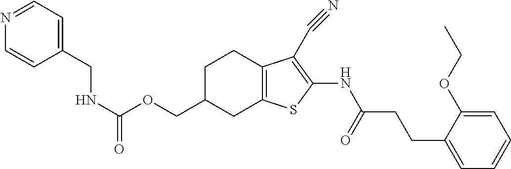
C(OCC1CC2=C(CC1)C(C#N)=C(NC(CCC1=CC=CC=C1OCC)=O)S2)(NCC1=CC=NC=C1)=O
